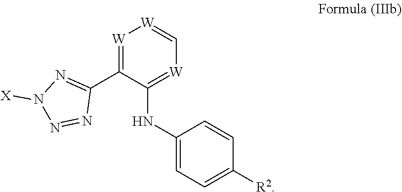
[W]1=C(C2=NN([X])N=N2)C(NC2=CC=C([R2])C=C2)=[W]C=[W]1
